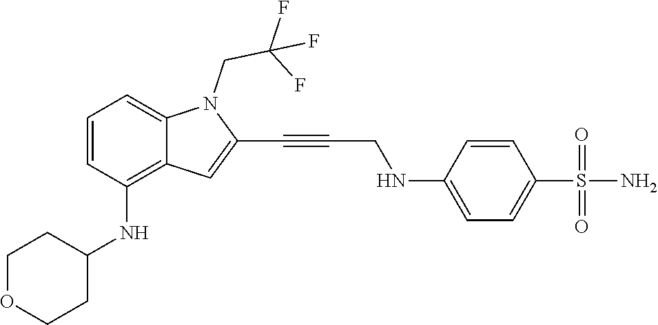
C1=C(NCC#CC2=CC3=C(NC4CCOCC4)C=CC=C3N2CC(F)(F)F)C=CC(S(N)(=O)=O)=C1
